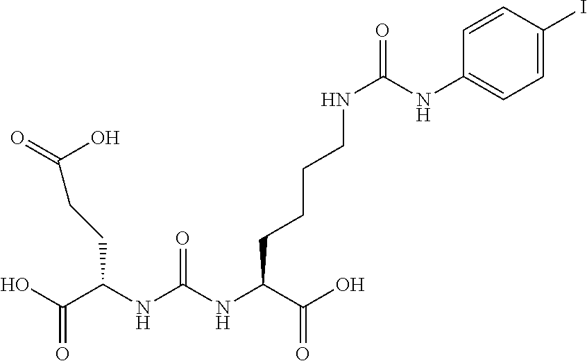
OC(C(NC(NC(C(O)=O)CCCCNC(=O)NC1=CC=C(I)C=C1)=O)CCC(=O)O)=O
